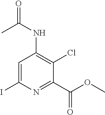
C1=C(I)N=C(C(OC)=O)C(Cl)=C1NC(=O)C
